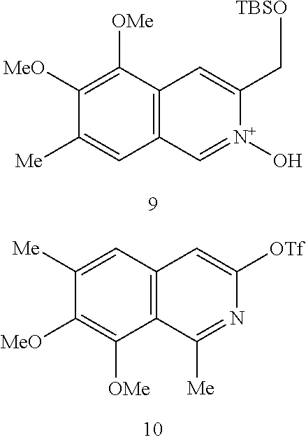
C1([Me])=CC2=C(C([OMe])=C1[MeO])C([Me])=NC([OTf])=C2.C1([MeO])=C([OMe])C2=C(C=C1[Me])C=[N+](O)C(C[TBSO])=C2
